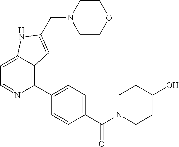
C1=C2C(=C(C3=CC=C(C(N4CCC(O)CC4)=O)C=C3)N=C1)C=C(CN1CCOCC1)N2
